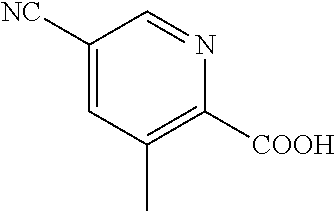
C1([NC])=CC(C)=C([COOH])N=C1
